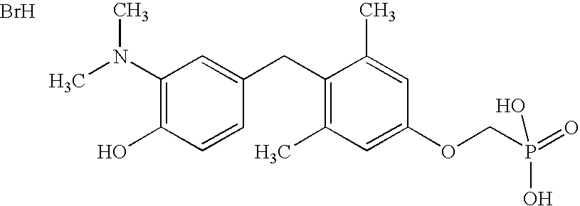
C1(N(C)C)=C(O)C=CC(CC2=C(C)C=C(OCP(=O)(O)O)C=C2C)=C1.Br
